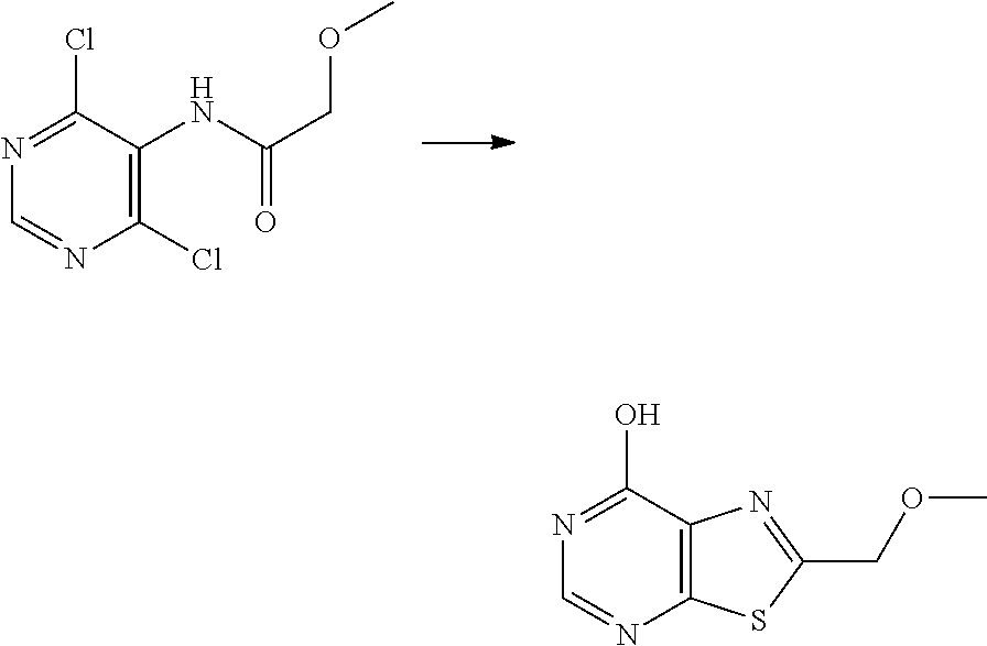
C1(Cl)=C(NC(COC)=O)C(Cl)=NC=N1.C12=C(C(O)=NC=N1)N=C(COC)S2
